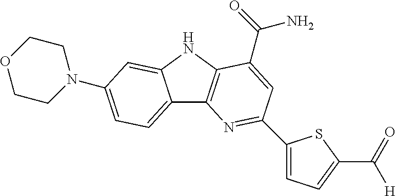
C12=CC=C(N3CCOCC3)C=C1NC1=C2N=C(C2=CC=C(C(=O)[H])S2)C=C1C(=O)N
